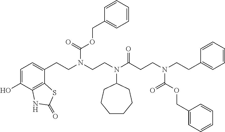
C1=C(O)C2=C(C(CCN(CCN(C(CCN(CCC3=CC=CC=C3)C(OCC3=CC=CC=C3)=O)=O)C3CCCCCC3)C(=O)OCC3=CC=CC=C3)=C1)SC(=O)N2
